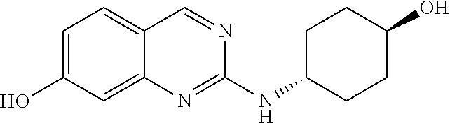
C1=C(O)C=C2C(=C1)C=NC(NC1CCC(O)CC1)=N2
